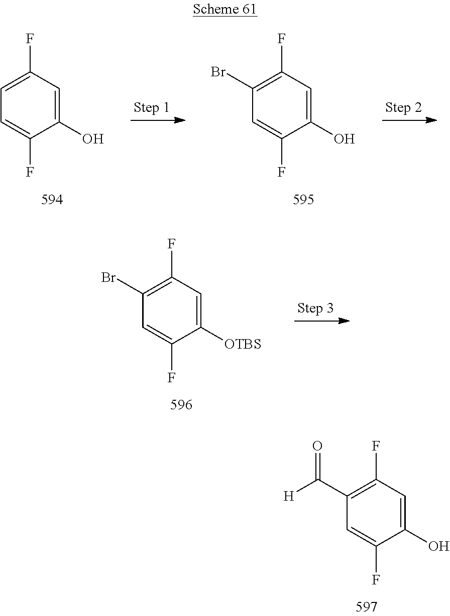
C1(O)=CC(F)=CC=C1F.C1(O)=CC(F)=C(Br)C=C1F.C1([OTBS])=CC(F)=C(Br)C=C1F.C1(O)=CC(F)=C(C([H])=O)C=C1F
